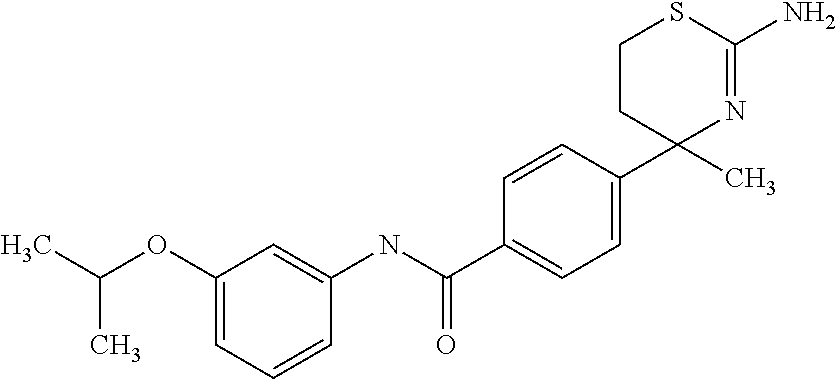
C1(C2=CC=C(C(NC3=CC(OC(C)C)=CC=C3)=O)C=C2)(C)N=C(N)SCC1
